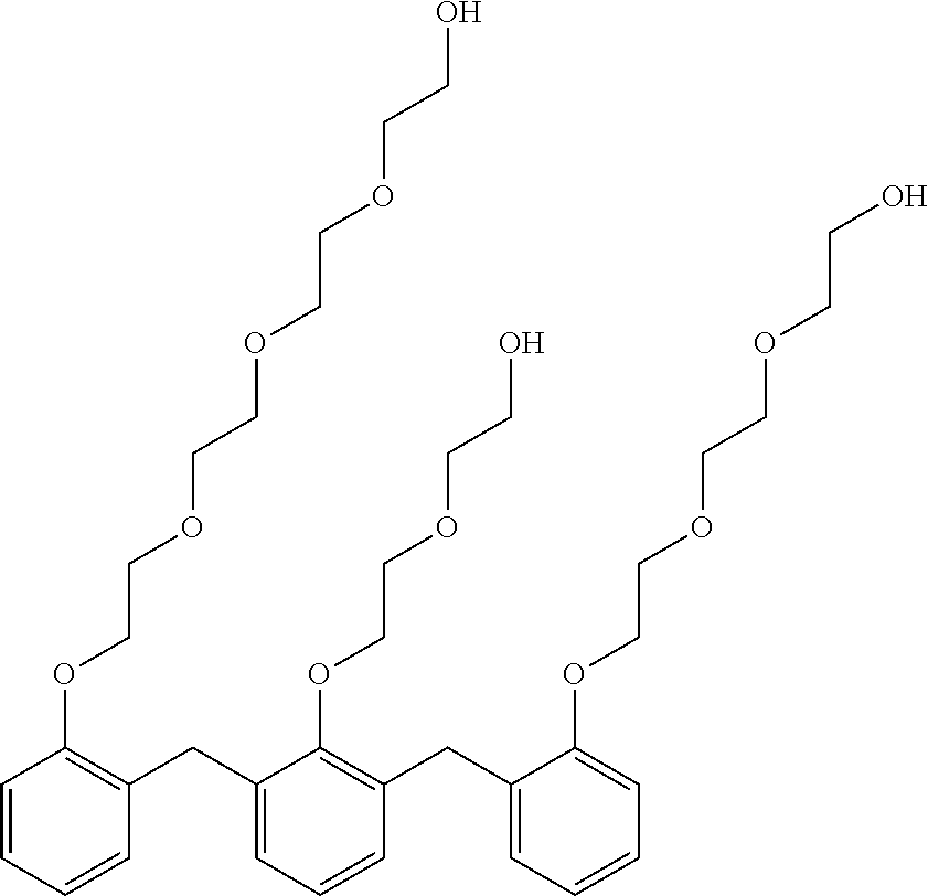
C1=CC=CC(CC2=CC=CC(CC3=CC=CC=C3OCCOCCOCCO)=C2OCCOCCO)=C1OCCOCCOCCOCCO
